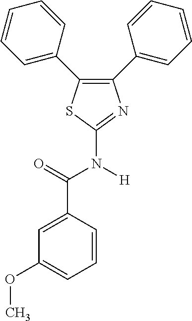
C1(C2=CC=CC=C2)=C(C2=CC=CC=C2)SC(N(C(C2=CC(OC)=CC=C2)=O)[H])=N1
